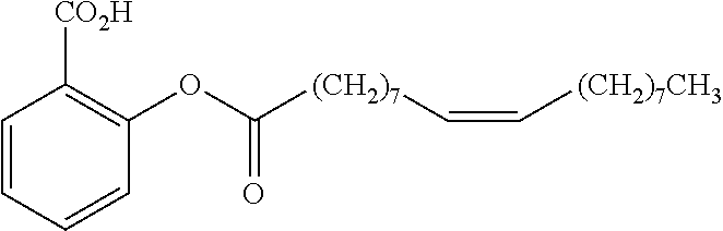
C1=CC=CC(OC([(CH2)7]C=C[(CH2)7CH3])=O)=C1[CO2H]
